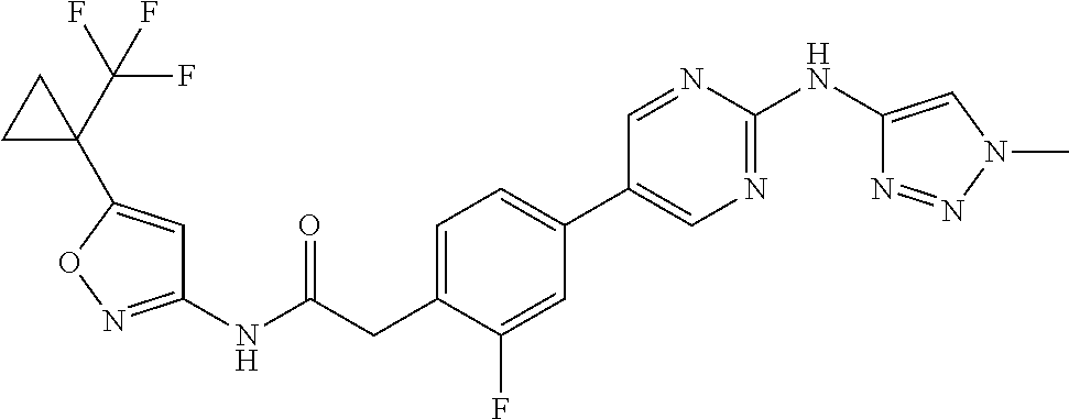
C1=C(CC(NC2=NOC(C3(C(F)(F)F)CC3)=C2)=O)C(F)=CC(C2=CN=C(NC3=CN(C)N=N3)N=C2)=C1
